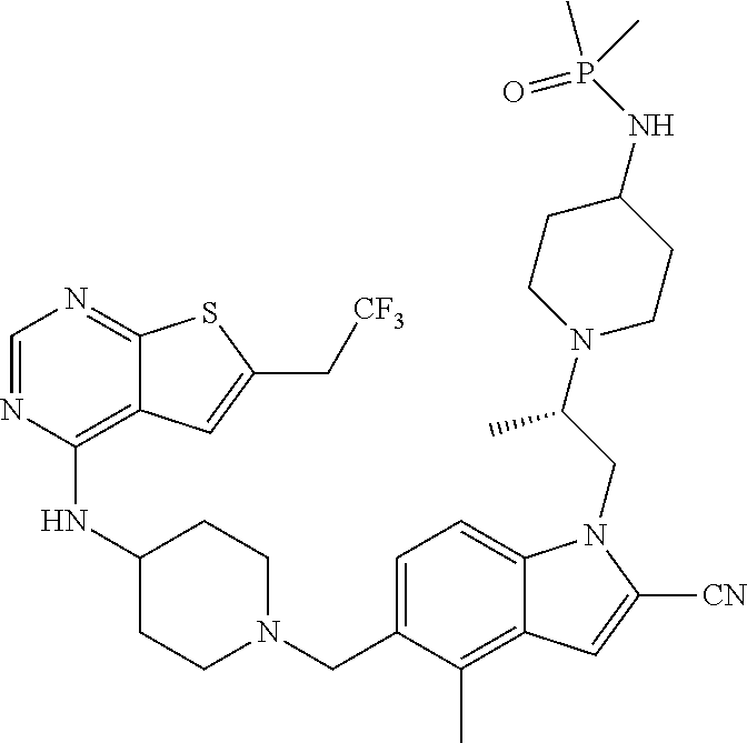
C1=C(CN2CCC(NC3=C4C(=NC=N3)SC(C[CF3])=C4)CC2)C(C)=C2C(=C1)N(CC(N1CCC(NP(C)(=O)C)CC1)C)C([CN])=C2
